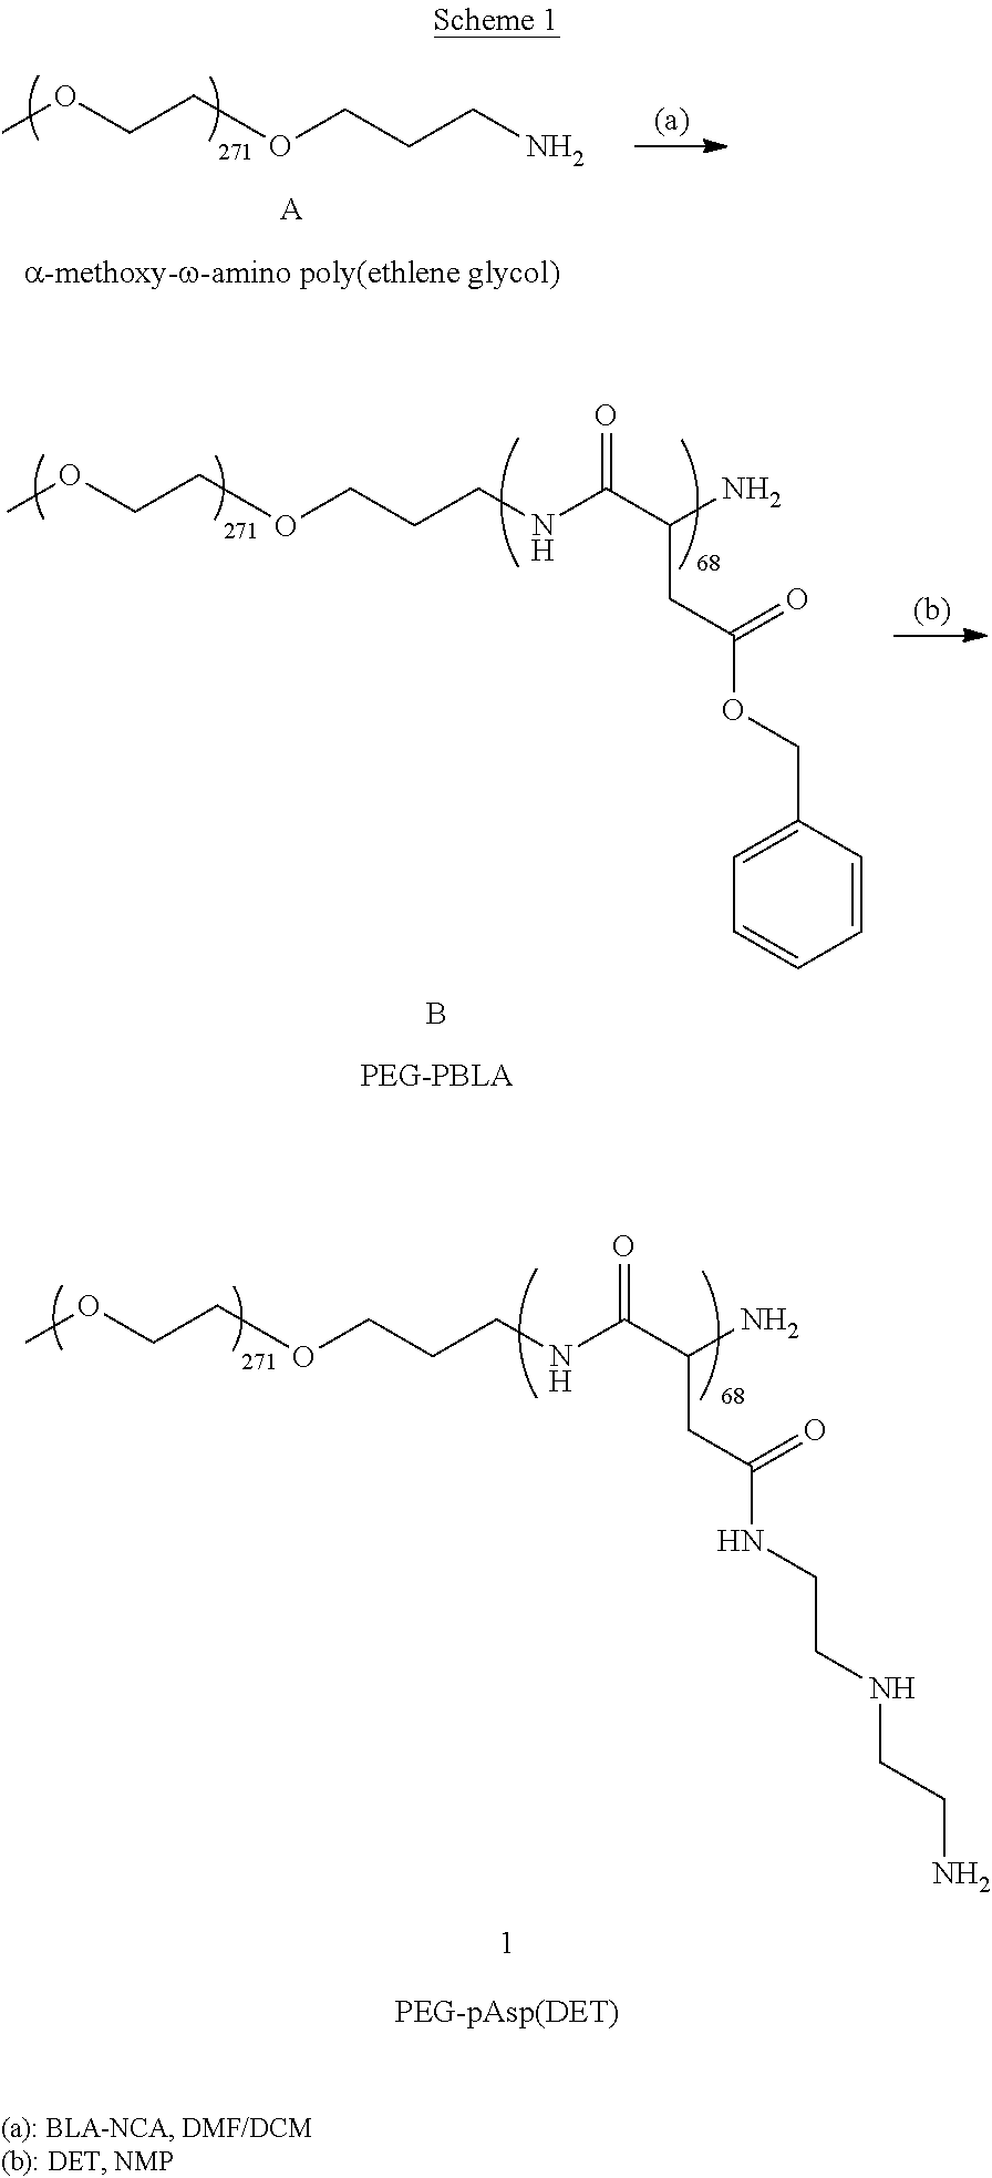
COCCOCCCN.[A].COCCOCCCNC(C(CC(=O)OCC1=CC=CC=C1)N)=O.B.COCCOCCCNC(C(CC(=O)NCCNCCN)N)=O
